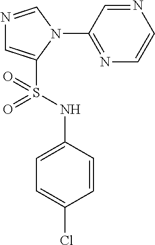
N1=CN(C2=NC=CN=C2)C(S(NC2=CC=C(Cl)C=C2)(=O)=O)=C1
